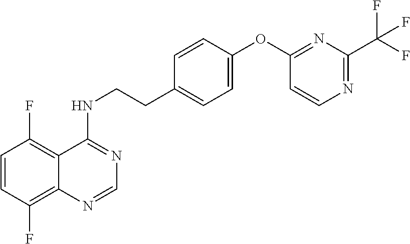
C1=CC(F)=C2C(=C1F)C(NCCC1=CC=C(OC3=NC(C(F)(F)F)=NC=C3)C=C1)=NC=N2
